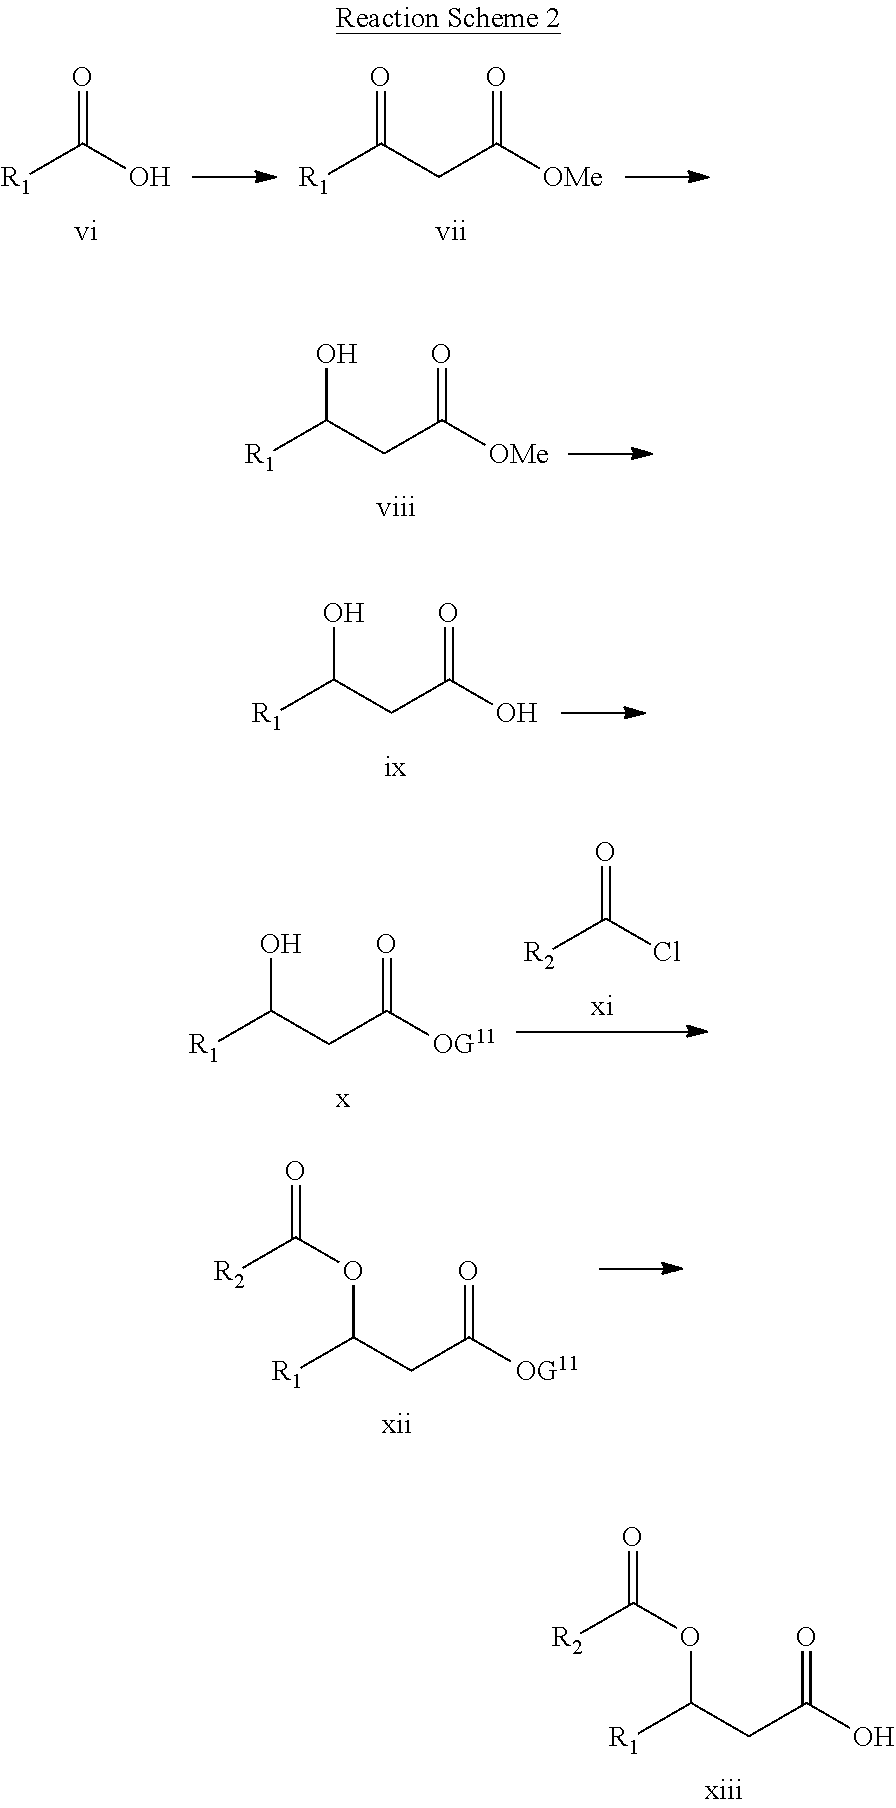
C(O)(=O)CC([R1])OC([R2])=O.[R1]C(O)=O.C([OMe])(=O)CC([R1])=O.C([OMe])(=O)CC([R1])O.C(O)(=O)CC([R1])O.C([OG11])(=O)CC([R1])O.[R2]C(Cl)=O.C([OG11])(=O)CC([R1])OC([R2])=O
